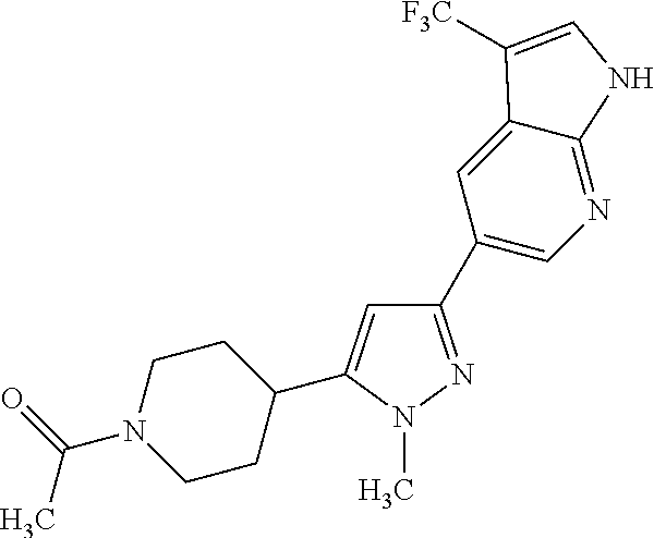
N1(C(C)=O)CCC(C2=CC(C3=CN=C4C(=C3)C([F3C])=CN4)=NN2C)CC1
